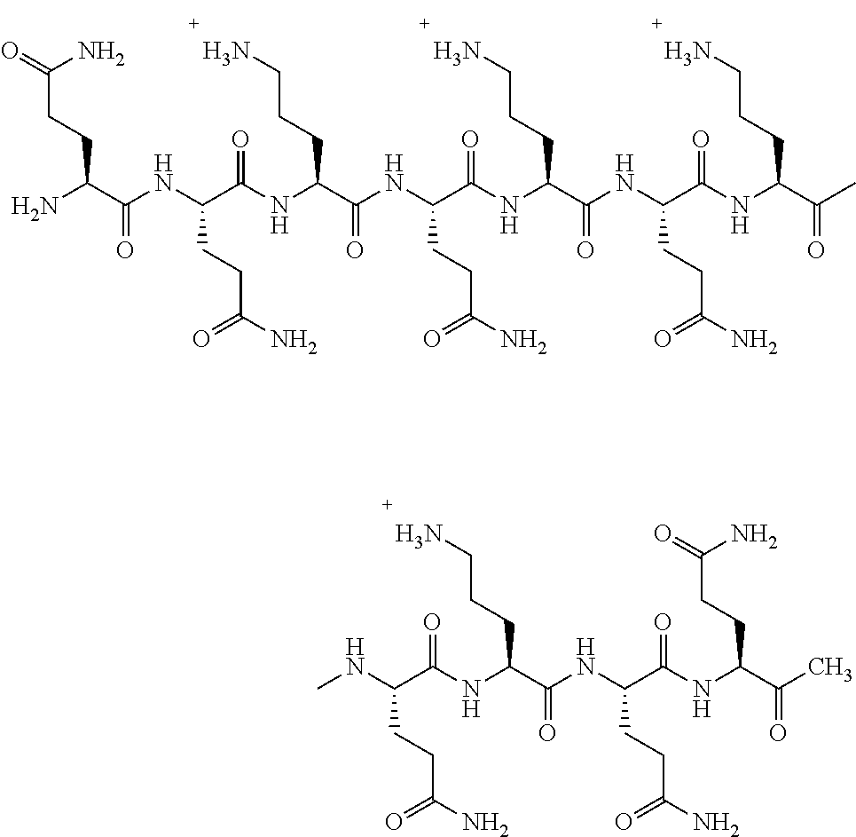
O=C(N)CCC(C(NC(C(NC(C(NC(C(NC(C(NC(C(NC(C(C)=O)CCCN)=O)CCC(N)=O)=O)CCCN)=O)CCC(N)=O)=O)CCCN)=O)CCC(N)=O)=O)N.N(C)C(C(NC(C(NC(CCC(N)=O)C(NC(C(C)=O)CCC(=O)N)=O)=O)CCCN)=O)CCC(N)=O
